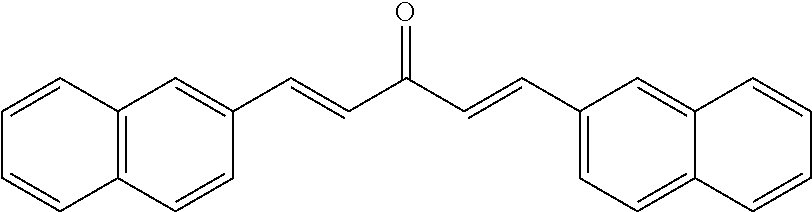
C12=CC(C=CC(=O)C=CC3=CC4=C(C=C3)C=CC=C4)=CC=C1C=CC=C2
